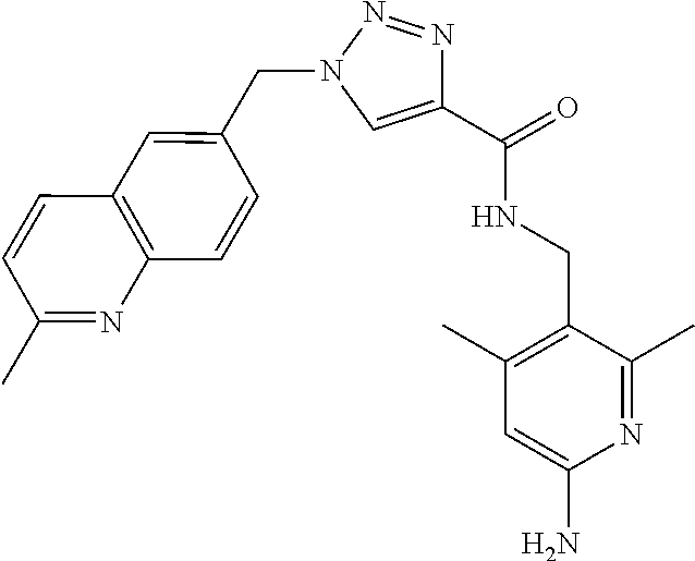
C1=CC2=C(N=C1C)C=CC(CN1N=NC(C(NCC3=C(C)C=C(N)N=C3C)=O)=C1)=C2
